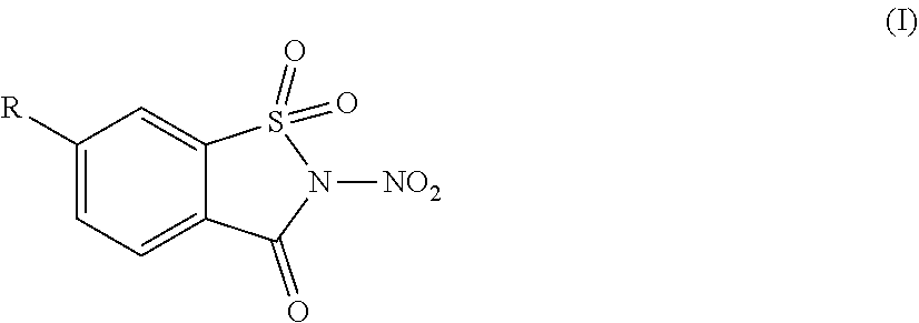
C1([R])=CC=C2C(=C1)S(=O)(=O)N([NO2])C2=O
